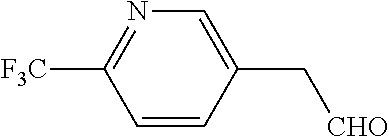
C1=CC(C[CHO])=CN=C1[F3C]
